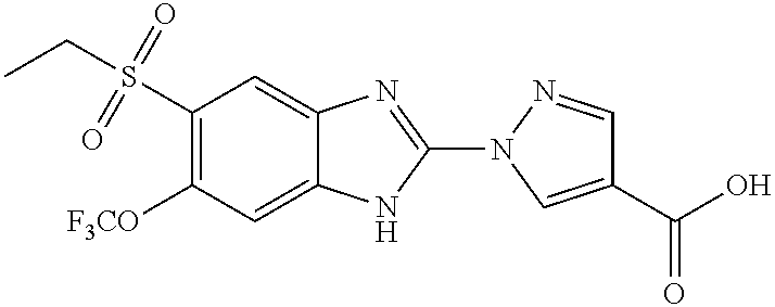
S(C1=C([F3CO])C=C2C(=C1)N=C(N1C=C(C(=O)O)C=N1)N2)(CC)(=O)=O
